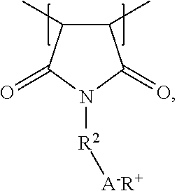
N1([R2][A-R+])C(=O)C(C)C(C)C1=O
